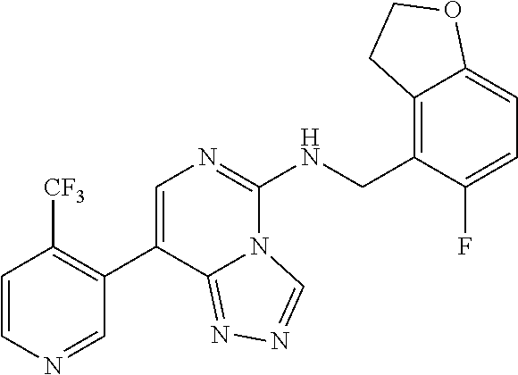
C1=CN=CC(C2=CN=C(NCC3=C4C(=CC=C3F)OCC4)N3C2=NN=C3)=C1[CF3]
